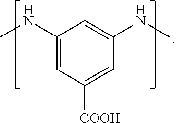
C1(NC)=CC([COOH])=CC(NC)=C1
